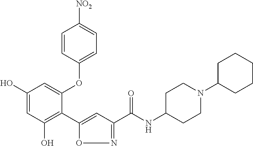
C1(O)=CC(O)=C(C2=CC(C(NC3CCN(C4CCCCC4)CC3)=O)=NO2)C(OC2=CC=C([NO2])C=C2)=C1
